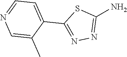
C1(N)=NN=C(C2=CC=NC=C2C)S1
